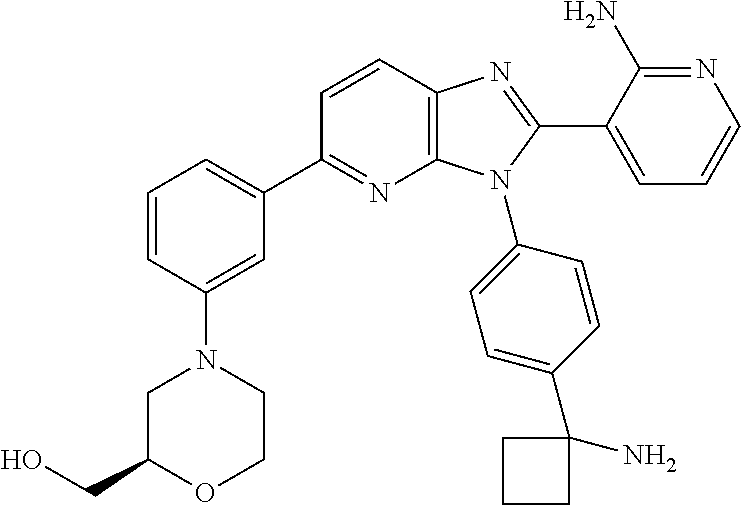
C12=C(C=CC(C3=CC=CC(N4CC(CO)OCC4)=C3)=N1)N=C(C1=CC=CN=C1N)N2C1=CC=C(C2(N)CCC2)C=C1
